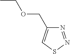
CCOCC1=CSN=N1
